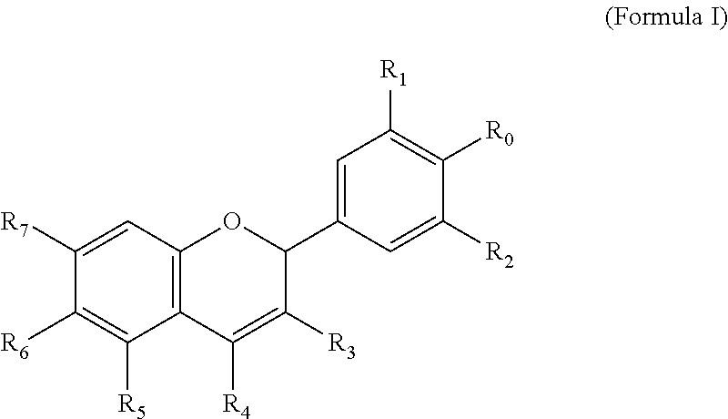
C1=C(C2C([R3])=C([R4])C3=C(O2)C=C([R7])C([R6])=C3[R5])C=C([R2])C([R0])=C1[R1]
